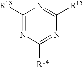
C1([R13])=NC([R14])=NC([R15])=N1
